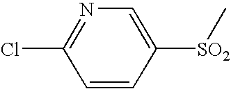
C1=C([SO2]C)C=CC(Cl)=N1
